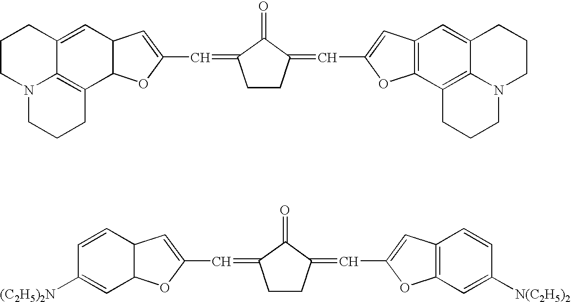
C1CN2C3=C(C4C(C=C3C1)C=C(C=C1CCC(=CC3=CC5=C(O3)C3=C6C(=C5)CCCN6CCC3)C1=O)O4)CCC2.[(C2H5)2N]C1=CC2C(C=C1)C=C(C=C1CCC(=CC3=CC4=C(O3)C=C([N(C2H5)2])C=C4)C1=O)O2
